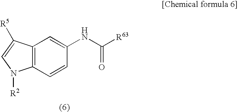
C12=C(C([R5])=CN1[R2])C=C(NC([R63])=O)C=C2
